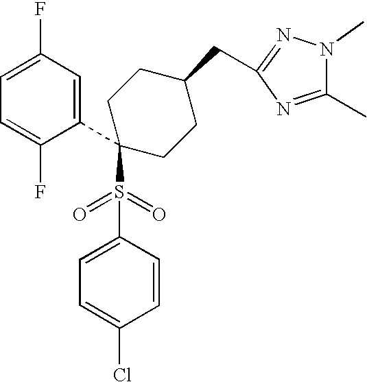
C1=C(F)C=C(C2(S(C3=CC=C(Cl)C=C3)(=O)=O)CCC(CC3=NN(C)C(C)=N3)CC2)C(F)=C1
